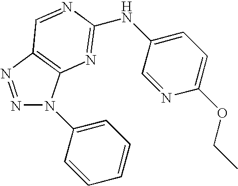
N1=NC2=C(N1C1=CC=CC=C1)N=C(NC1=CC=C(OCC)N=C1)N=C2
